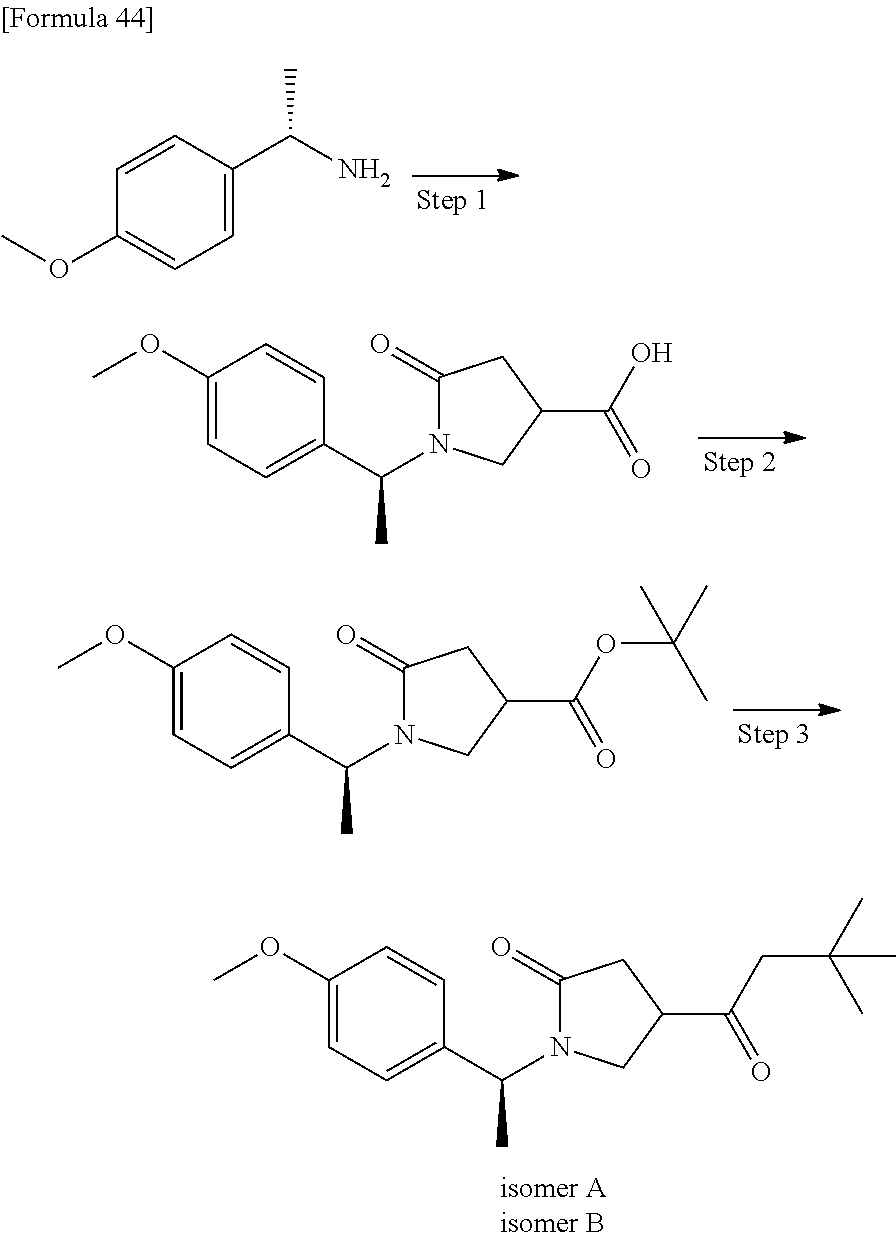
C1=C(C(N2C(=O)CC(C(CC(C)(C)C)=O)C2)C)C=CC(OC)=C1.C1=C(C(N2C(=O)CC(C(OC(C)(C)C)=O)C2)C)C=CC(OC)=C1.C1=C(C(N2C(=O)CC(C(O)=O)C2)C)C=CC(OC)=C1.C1=C(C(N)C)C=CC(OC)=C1
